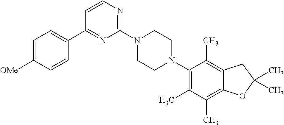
C1=CN=C(N2CCN(C3=C(C)C(C)=C4C(=C3C)CC(C)(C)O4)CC2)N=C1C1=CC=C([OMe])C=C1
